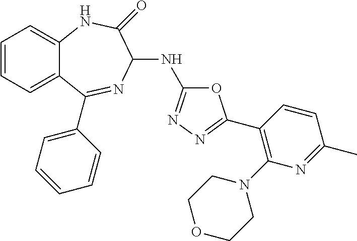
C1=CC=C2C(=C1)NC(=O)C(NC1=NN=C(C3=C(N4CCOCC4)N=C(C)C=C3)O1)N=C2C1=CC=CC=C1
